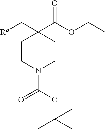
C1CN(C(OC(C)(C)C)=O)CCC1(C[Ra])C(OCC)=O
